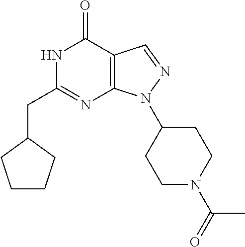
N1C(CC2CCCC2)=NC2=C(C1=O)C=NN2C1CCN(C(C)=O)CC1
